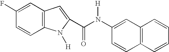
C1(F)=CC2=C(C=C1)N([H])C(C(N(C1=CC3=C(C=C1)C=CC=C3)[H])=O)=C2
